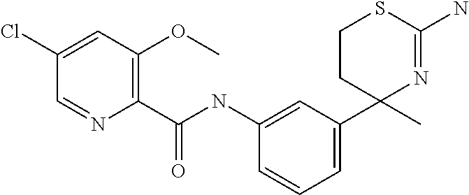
C1(C(NC2=CC(C3(C)N=C(N)SCC3)=CC=C2)=O)=C(OC)C=C(Cl)C=N1
